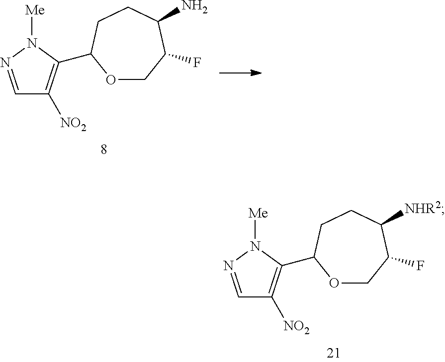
C1=NN([Me])C(C2OCC(F)C([NHR2])CC2)=C1[NO2].C1=NN([Me])C(C2OCC(F)C(N)CC2)=C1[NO2]
